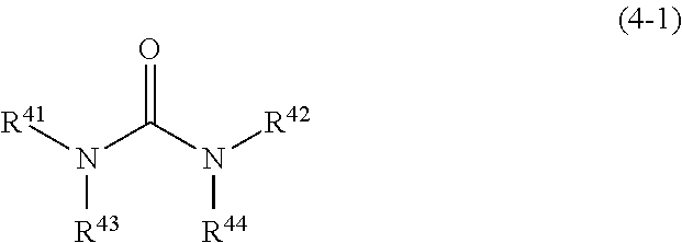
[R41]N(C(N([R44])[R42])=O)[R43]
